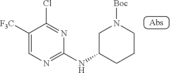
C1([F3C])=CN=C(NC2CCCN([Boc])C2)N=C1Cl
